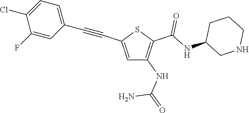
C1=C(C#CC2=CC=C(Cl)C(F)=C2)SC(C(NC2CNCCC2)=O)=C1NC(=O)N
